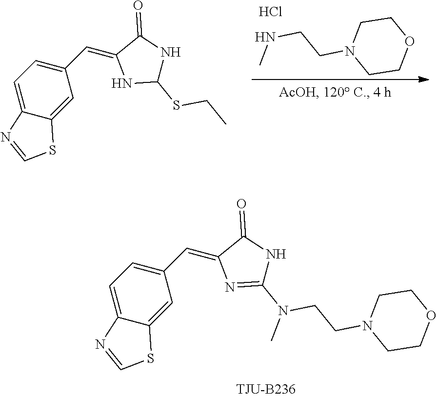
N(CCN1CCOCC1)C.Cl.C1=C2C(=CC(C=C3NC(SCC)NC3=O)=C1)SC=N2.C1=C2C(=CC(C=C3N=C(N(CCN4CCOCC4)C)NC3=O)=C1)SC=N2
